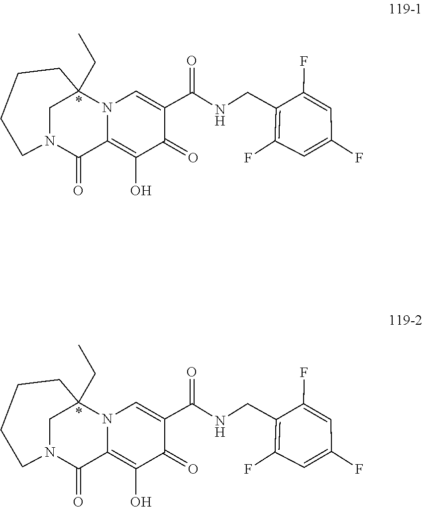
C1(F)=CC(F)=CC(F)=C1CNC(=O)C1=CN2C(=C(O)C1=O)C(=O)N1CCCCC2(CC)C1.C1(F)=CC(F)=CC(F)=C1CNC(=O)C1=CN2C(=C(O)C1=O)C(=O)N1CCCCC2(CC)C1
